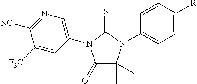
C1(=O)C(C)(C)N(C2=CC=C([R])C=C2)C(=S)N1C1=CN=C([NC])C([F3C])=C1
